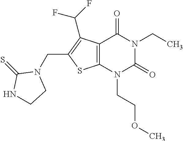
C12=C(N(CCOC)C(=O)N(CC)C1=O)SC(CN1C(=S)NCC1)=C2C(F)F
